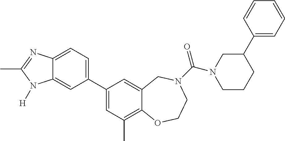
C12=CC=C(C3=CC(C)=C4C(=C3)CN(C(=O)N3CC(C5=CC=CC=C5)CCC3)CCO4)C=C1N([H])C(C)=N2
